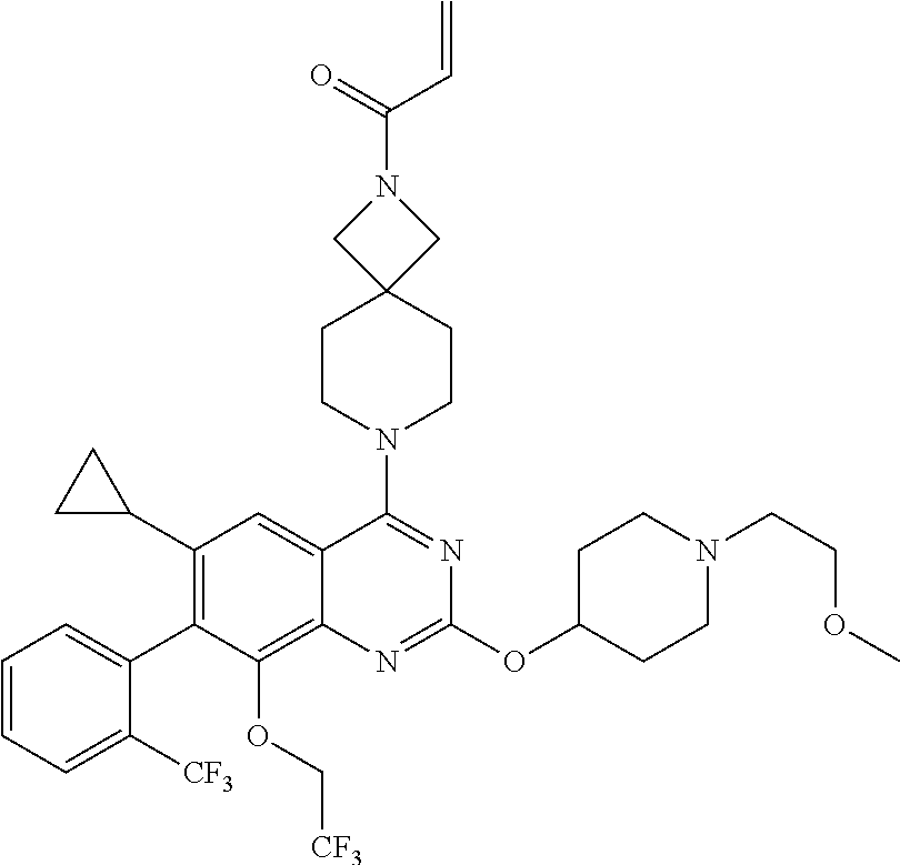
C1=CC=C([CF3])C(C2=C(C3CC3)C=C3C(=C2OC[CF3])N=C(OC2CCN(CCOC)CC2)N=C3N2CCC3(CC2)CN(C(=O)C=C)C3)=C1
